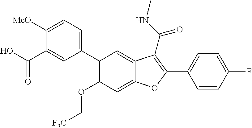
C1(C2=C(OC[F3C])C=C3C(=C2)C(C(NC)=O)=C(C2=CC=C(F)C=C2)O3)=CC=C([MeO])C(C(O)=O)=C1
